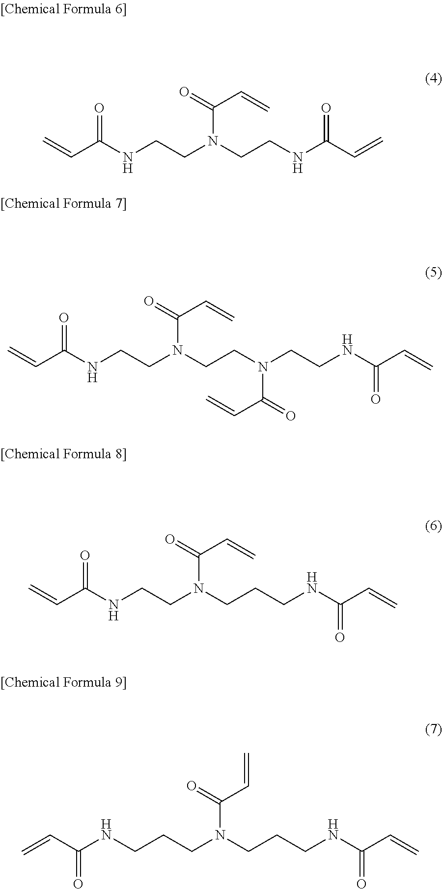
C=CC(NCCN(CCNC(C=C)=O)C(=O)C=C)=O.C=CC(NCCN(CCN(CCNC(C=C)=O)C(C=C)=O)C(=O)C=C)=O.C=CC(NCCN(CCCNC(C=C)=O)C(=O)C=C)=O.C=CC(NCCCN(CCCNC(C=C)=O)C(=O)C=C)=O
